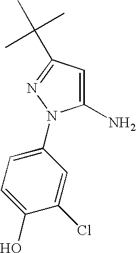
C1(N2C(N)=CC(C(C)(C)C)=N2)=CC=C(O)C(Cl)=C1
